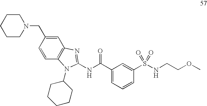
C1CCCCN1CC1=CC2=C(C=C1)N(C1CCCCC1)C(NC(C1=CC=CC(S(NCCOC)(=O)=O)=C1)=O)=N2
